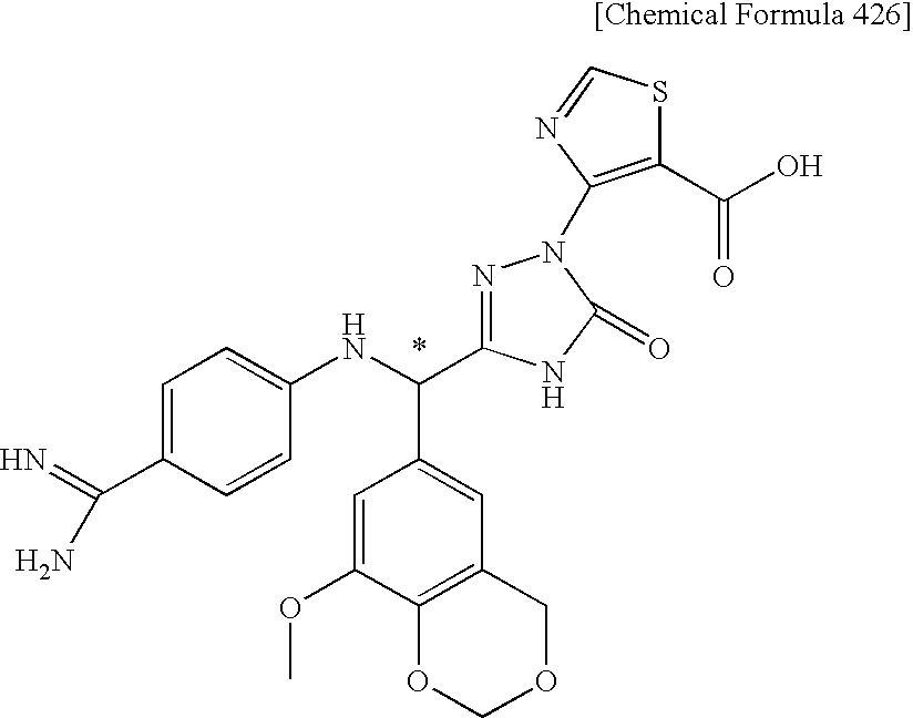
C1(C(=N)N)=CC=C(NC(C2=CC3=C(C(OC)=C2)OCOC3)C2=NN(C3=C(C(O)=O)SC=N3)C(=O)N2)C=C1
